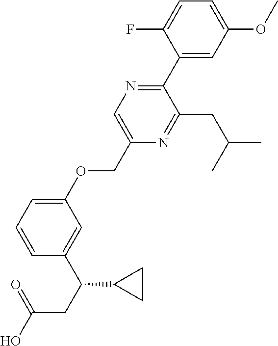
C1(C2=NC=C(COC3=CC=CC(C(C4CC4)CC(=O)O)=C3)N=C2CC(C)C)=CC(OC)=CC=C1F
